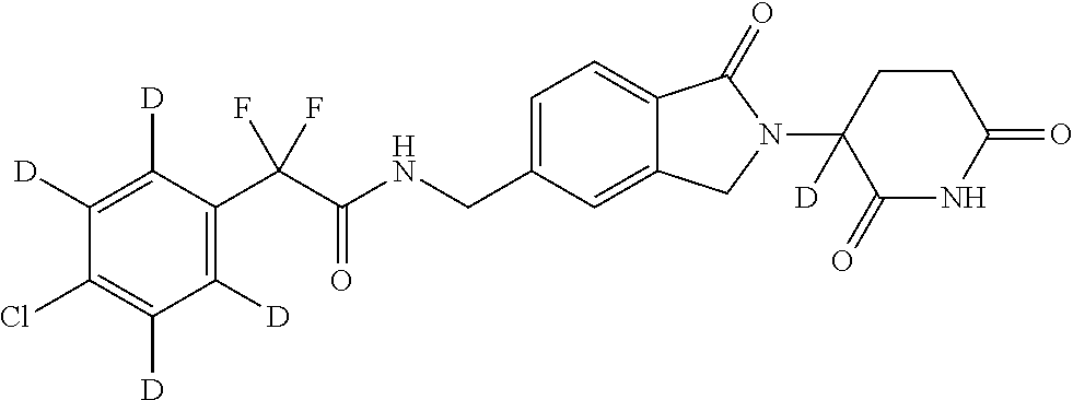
C1([D])=C([D])C(C(C(NCC2=CC=C3C(=C2)CN(C2([D])C(=O)NC(=O)CC2)C3=O)=O)(F)F)=C([D])C([D])=C1Cl
